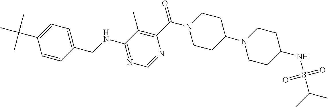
C1(NCC2=CC=C(C(C)(C)C)C=C2)=NC=NC(C(N2CCC(N3CCC(NS(C(C)C)(=O)=O)CC3)CC2)=O)=C1C
